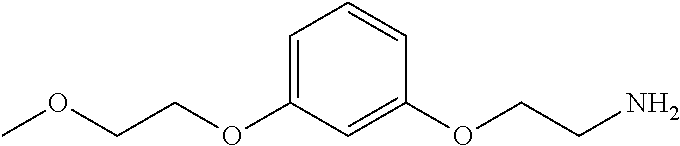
C1=C(OCCOC)C=C(OCCN)C=C1
